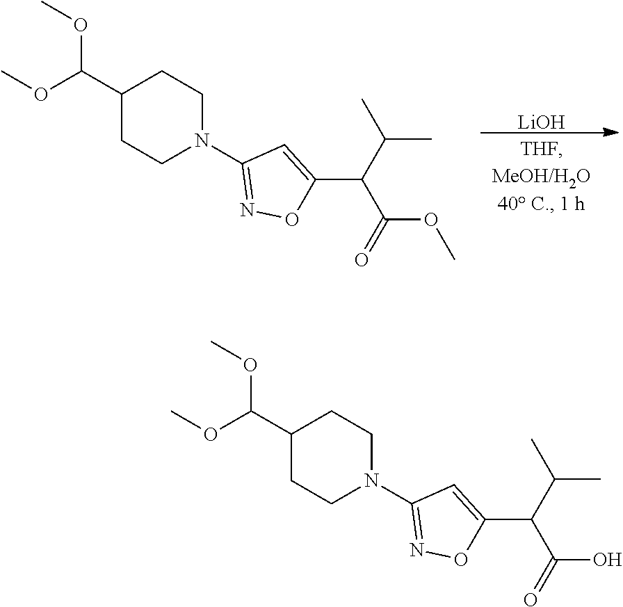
[LiOH].C1(C(OC)OC)CCN(C2=NOC(C(C(C)C)C(=O)OC)=C2)CC1.C1(C(OC)OC)CCN(C2=NOC(C(C(C)C)C(=O)O)=C2)CC1
